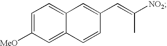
C1=C([MeO])C=C2C(=C1)C=C(C=C([NO2])C)C=C2
